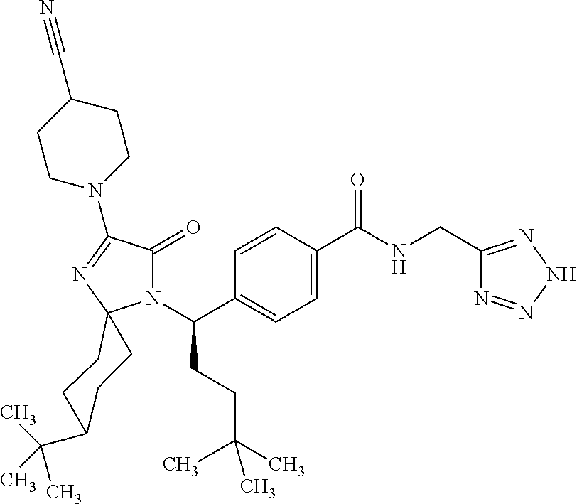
C1C(C(C)(C)C)CCC2(C1)N(C(CCC(C)(C)C)C1=CC=C(C(=O)NCC3=NNN=N3)C=C1)C(=O)C(N1CCC(C#N)CC1)=N2
